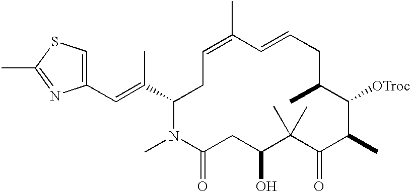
C1(C=C(C2N(C)C(=O)CC(O)C(C)(C)C(=O)C(C)C([OTroc])C(C)CC=CC(C)=CC2)C)=CSC(C)=N1
